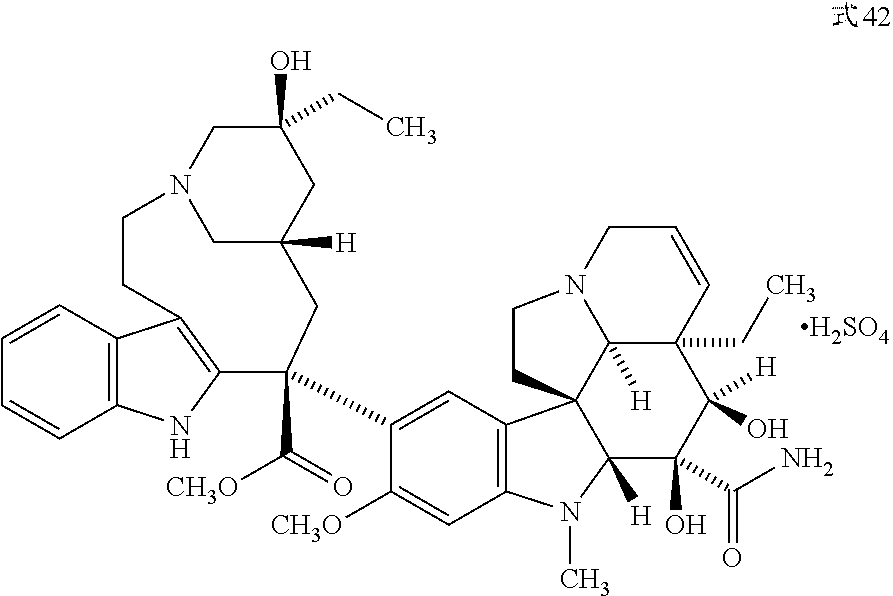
C12=C(C=CC=C1)C1=C(N2)C(C(=O)[CH3O])(C2=CC3=C(C=C2[CH3O])N(C)C2([H])C34C3([H])C(CC)(C([H])(O)C2(C(N)=O)O)C=CCN3CC4)CC2([H])CN(CC1)CC(O)(CC)C2.[H2SO4]
